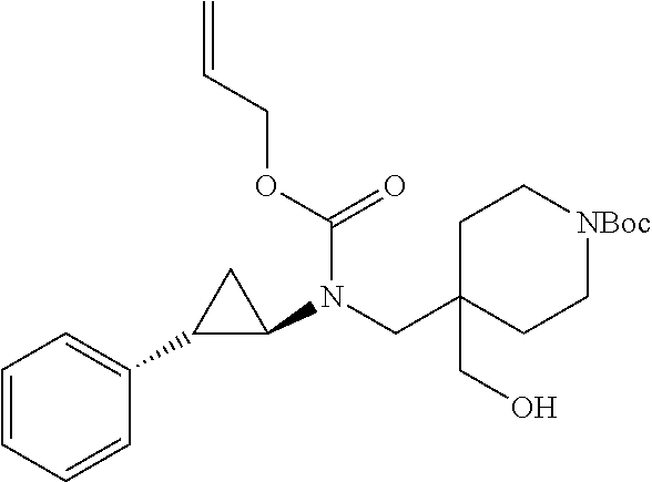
C1=CC=CC(C2C(N(C(=O)OCC=C)CC3(CO)CC[NBoc]CC3)C2)=C1
